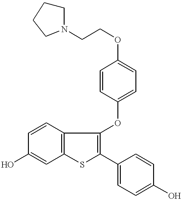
C1=CC2=C(C=C1O)SC(C1=CC=C(O)C=C1)=C2OC1=CC=C(OCCN2CCCC2)C=C1
